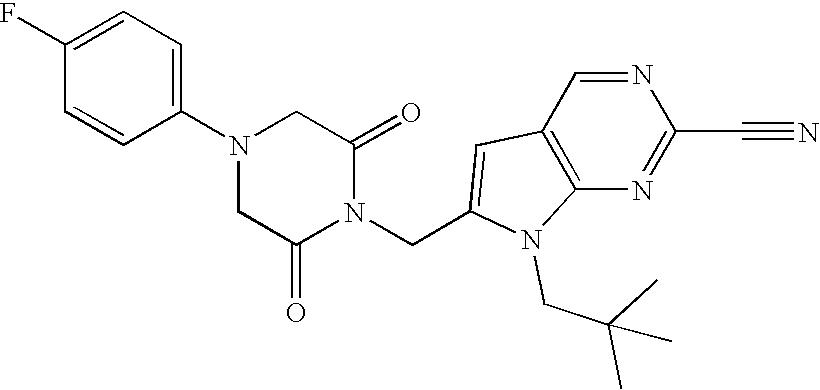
N1=CC2=C(N=C1C#N)N(CC(C)(C)C)C(CN1C(=O)CN(C3=CC=C(F)C=C3)CC1=O)=C2
